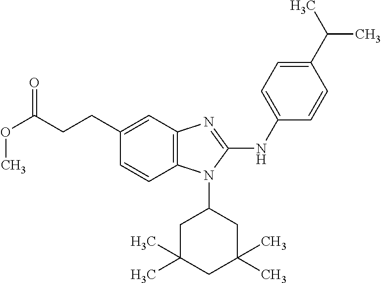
C(CCC1=CC2=C(C=C1)N(C1CC(C)(C)CC(C)(C)C1)C(NC1=CC=C(C(C)C)C=C1)=N2)(OC)=O
